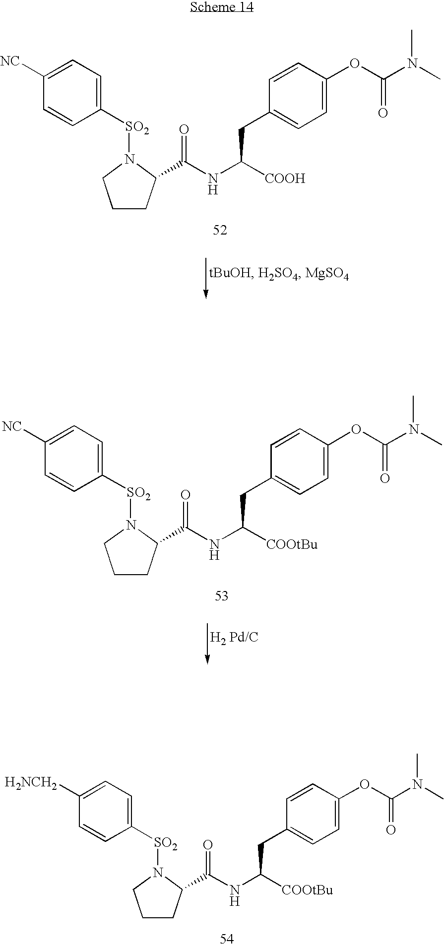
C1([SO2]N2CCCC2C(NC([COOtBu])CC2=CC=C(OC(N(C)C)=O)C=C2)=O)=CC=C([H2NCH2])C=C1.C1([SO2]N2CCCC2C(NC([COOH])CC2=CC=C(OC(N(C)C)=O)C=C2)=O)=CC=C([NC])C=C1.C1([SO2]N2CCCC2C(NC([COOtBu])CC2=CC=C(OC(N(C)C)=O)C=C2)=O)=CC=C([NC])C=C1
